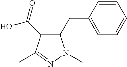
C(C1=CC=CC=C1)C1=C(C(=O)O)C(C)=NN1C
